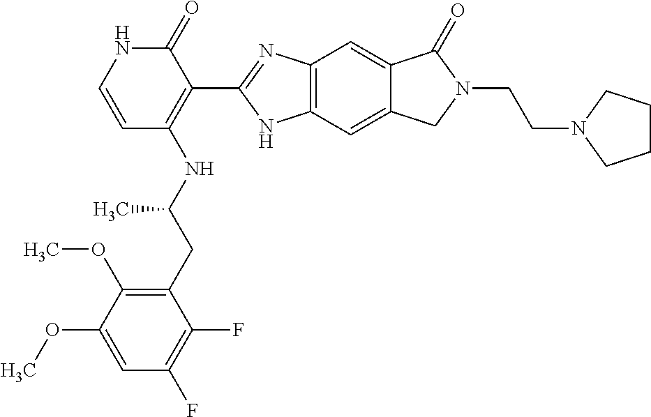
C1(OC)=C(CC(NC2=C(C3=NC4=C(N3)C=C3C(=C4)C(=O)N(CCN4CCCC4)C3)C(=O)NC=C2)C)C(F)=C(F)C=C1OC
